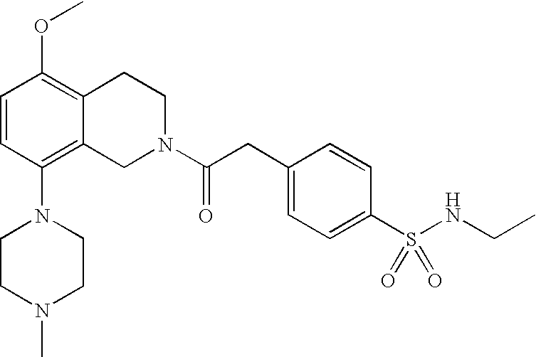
O(C1=C2C(=C(N3CCN(C)CC3)C=C1)CN(C(CC1=CC=C(S(NCC)(=O)=O)C=C1)=O)CC2)C
